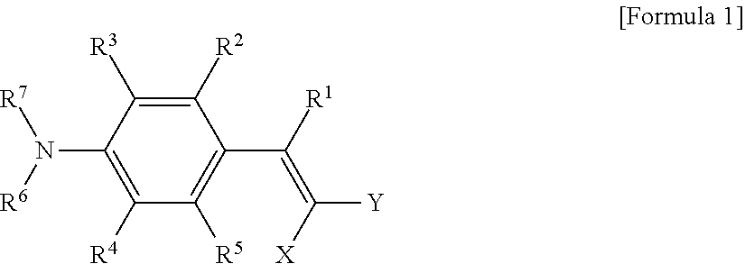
C1(C([R1])=C([X])[Y])=C([R5])C([R4])=C(N([R6])[R7])C([R3])=C1[R2]
